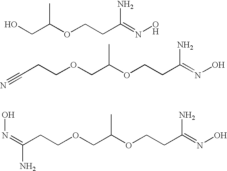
OCC(OCCC(=NO)N)C.N#CCCOCC(OCCC(=NO)N)C.ON=C(N)CCOCC(OCCC(=NO)N)C
